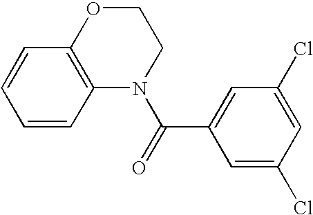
C1OC2=C(N(C(=O)C3=CC(Cl)=CC(Cl)=C3)C1)C=CC=C2
